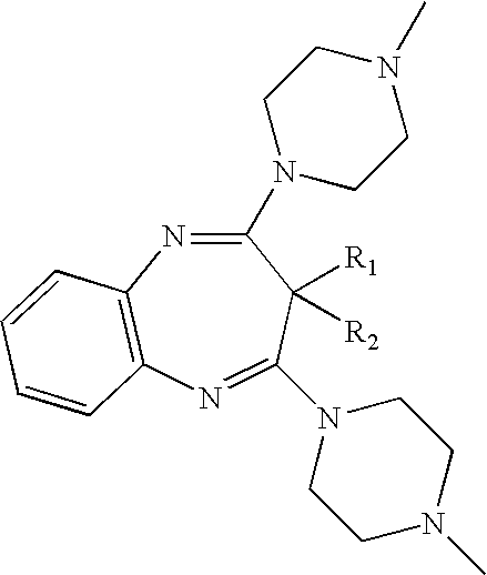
N1=C(N2CCN(C)CC2)C([R2])([R1])C(N2CCN(C)CC2)=NC2=C1C=CC=C2
